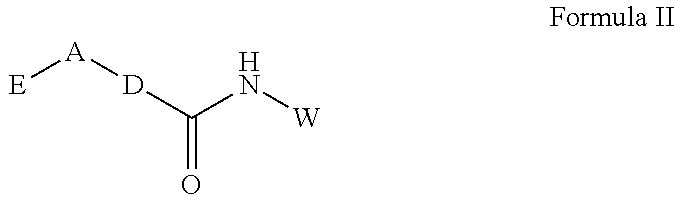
[E][A][D]C(N[W])=O
